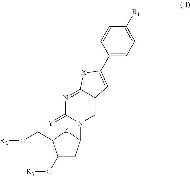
C1(O[R3])CC(N2C=C3C(=NC2=[Y])[X]C(C2=CC=C([R1])C=C2)=C3)[Z]C1CO[R2]
